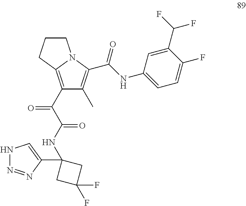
C1(C(C(NC2(C3=CNN=N3)CC(F)(F)C2)=O)=O)=C2N(C(C(=O)NC3=CC=C(F)C(C(F)F)=C3)=C1C)CCC2
